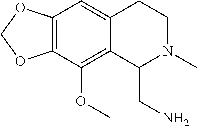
C12=C(OCO1)C=C1C(=C2OC)C(CN)N(C)CC1
